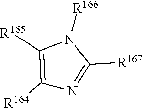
C1([R164])=C([R165])N([R166])C([R167])=N1
